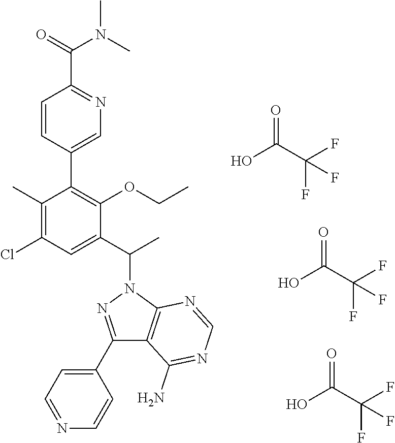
C1=CC(C2=C(OCC)C(C(C)N3N=C(C4=CC=NC=C4)C4=C3N=CN=C4N)=CC(Cl)=C2C)=CN=C1C(=O)N(C)C.OC(C(F)(F)F)=O.OC(C(F)(F)F)=O.OC(C(F)(F)F)=O
